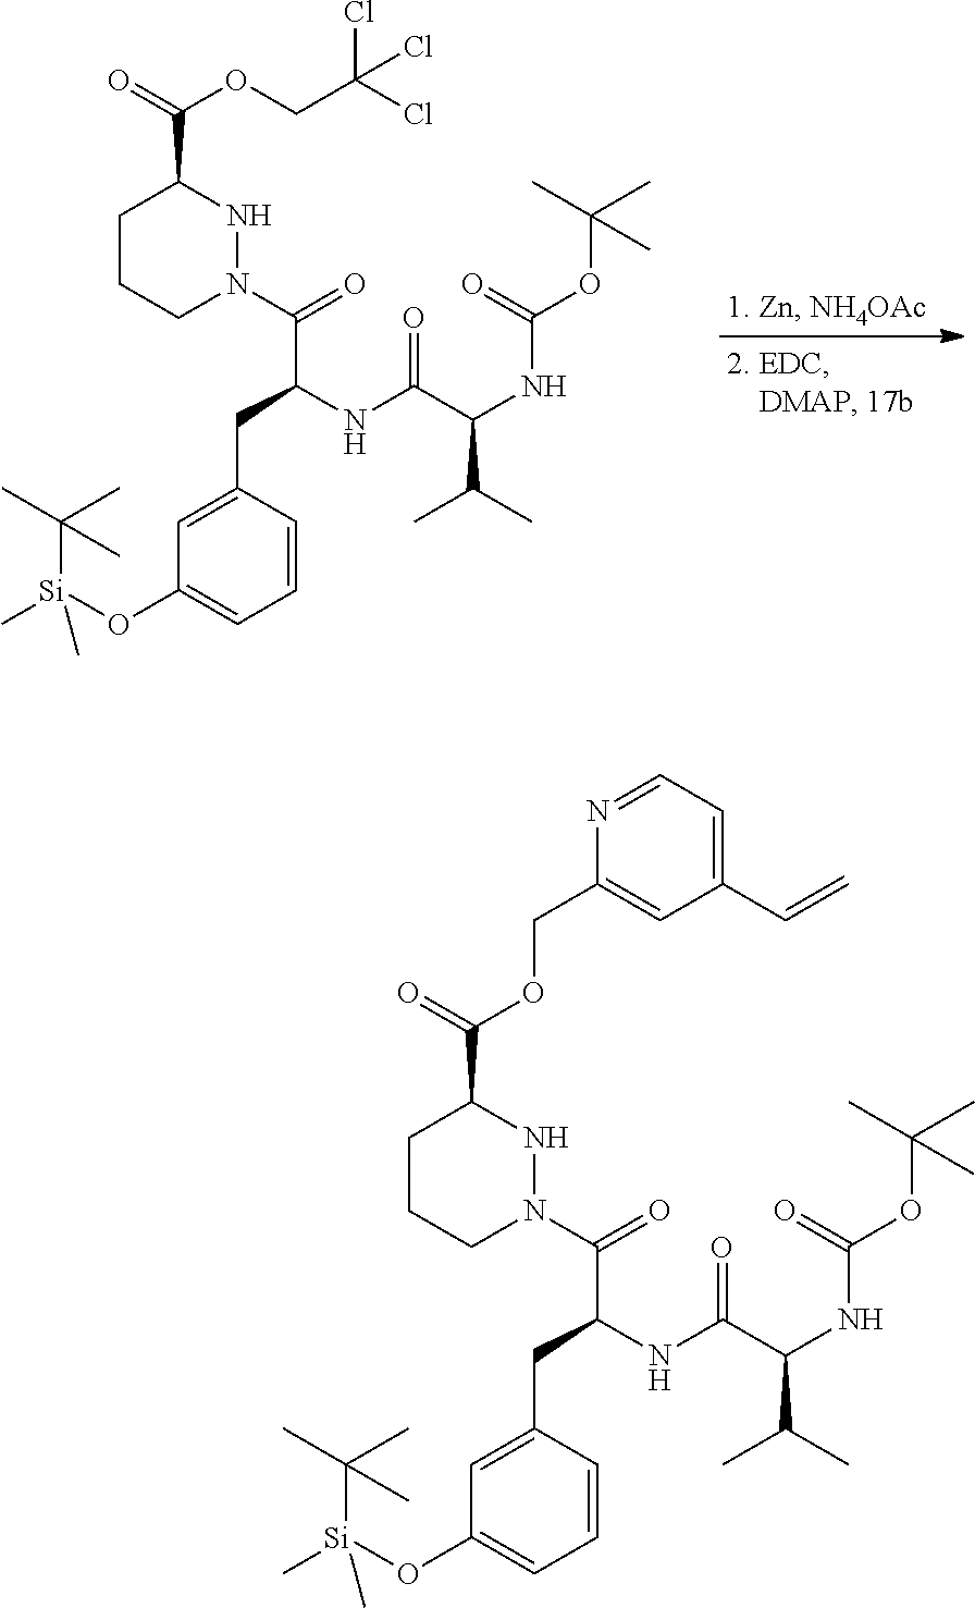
C(OC(C1CCCN(C(C(CC2=CC(O[Si](C)(C(C)(C)C)C)=CC=C2)NC(=O)C(C(C)C)NC(=O)OC(C)(C)C)=O)N1)=O)C(Cl)(Cl)Cl.C(OC(C1CCCN(C(C(CC2=CC(O[Si](C)(C(C)(C)C)C)=CC=C2)NC(=O)C(C(C)C)NC(=O)OC(C)(C)C)=O)N1)=O)C1=CC(C=C)=CC=N1
